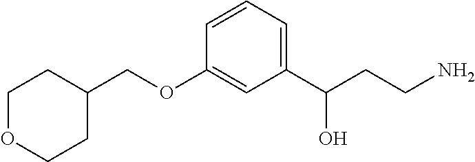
C1OCCC(COC2=CC(C(CCN)O)=CC=C2)C1
